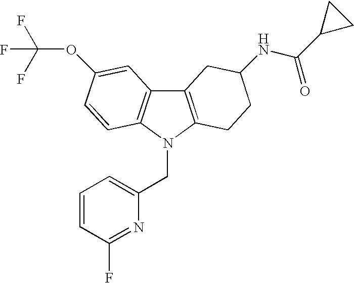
C12=C(N(CC3=CC=CC(F)=N3)C3=C1C=C(OC(F)(F)F)C=C3)CCC(NC(C1CC1)=O)C2
